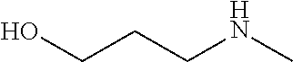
OCCCNC
